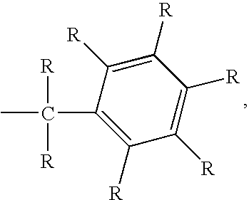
C1(C(C)([R])[R])=C([R])C([R])=C([R])C([R])=C1[R]
